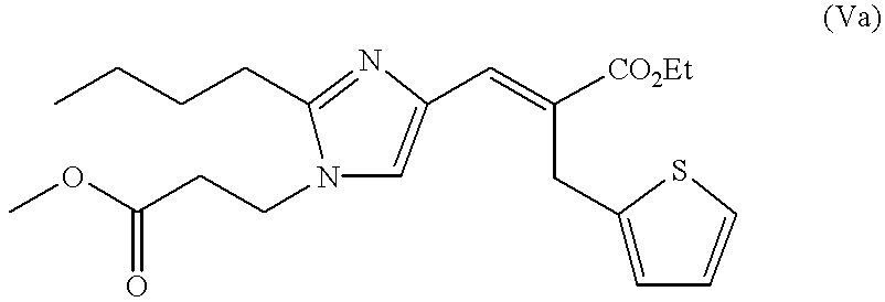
CCCCC1=NC(C=C([CO2Et])CC2=CC=CS2)=CN1CCC(OC)=O
